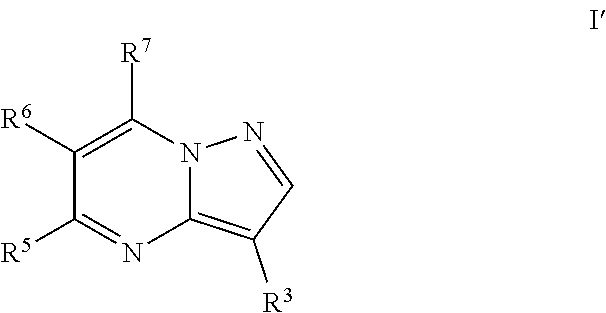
C1([R6])=C([R7])N2C(=C([R3])C=N2)N=C1[R5]
